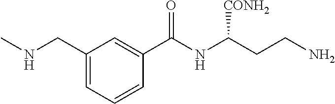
CNCC1=CC=CC(C(NC(CCN)[CONH2])=O)=C1
